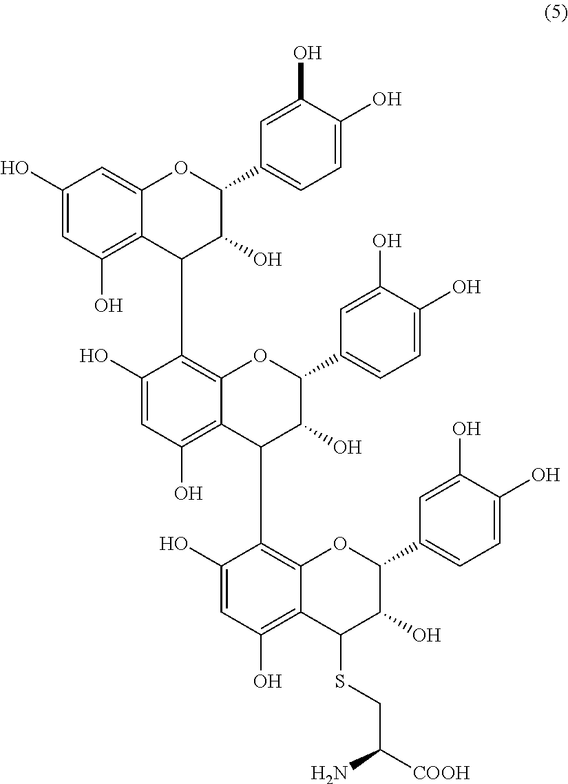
C1(O)=CC(O)=C2C(=C1)OC(C1=CC=C(O)C(O)=C1)C(O)C2C1=C2C(=C(O)C=C1O)C(C1=C3C(=C(O)C=C1O)C(SCC([COOH])N)C(O)C(C1=CC=C(O)C(O)=C1)O3)C(O)C(C1=CC=C(O)C(O)=C1)O2
